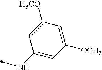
C1(NC)=CC([OCH3])=CC([H3CO])=C1
